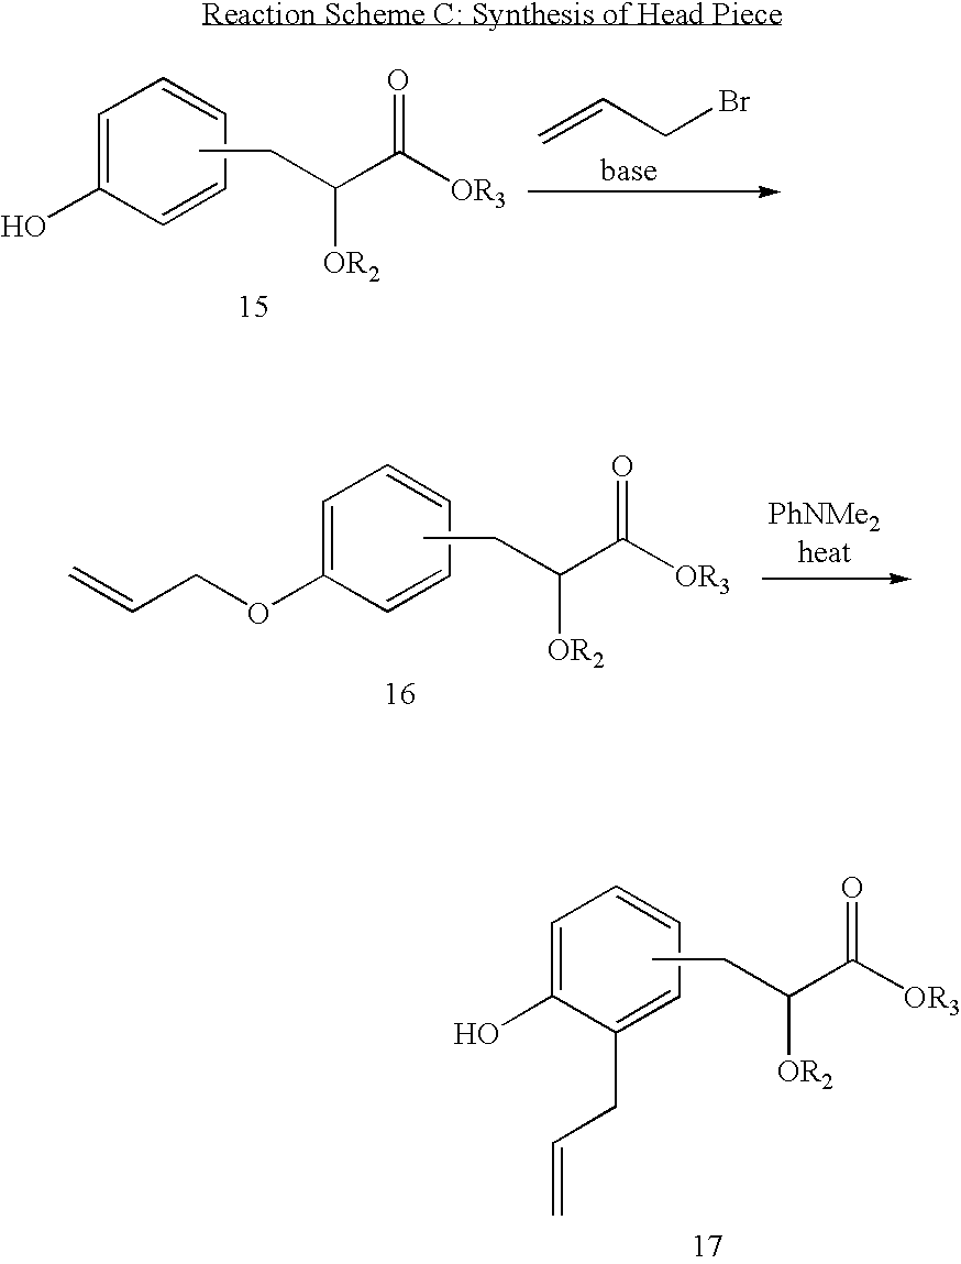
C1=C(O)C=CC=C1.CCC(C([OR3])=O)[OR2].C=CCBr.C1=C(OCC=C)C=CC=C1.CCC(C([OR3])=O)[OR2].C1=C(O)C(CC=C)=CC=C1.CCC(C([OR3])=O)[OR2]
